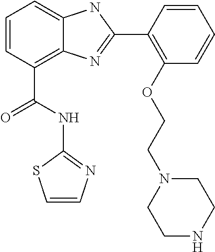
C1=CC(C(NC2=NC=CS2)=O)=C2C(=C1)NC(C1=C(OCCN3CCNCC3)C=CC=C1)=N2
